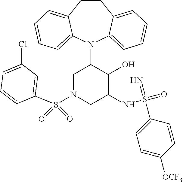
C12=CC=CC=C1N(C1CN(S(=O)(=O)C3=CC(Cl)=CC=C3)CC(NS(=O)(=N)C3=CC=C([OCF3])C=C3)C1O)C1=CC=CC=C1CC2
